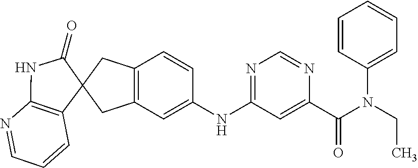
C12=C(C=C(NC3=NC=NC(C(N(CC)C4=CC=CC=C4)=O)=C3)C=C1)CC1(C2)C2=C(N=CC=C2)NC1=O
